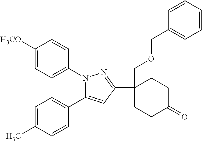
C1CC(=O)CCC1(COCC1=CC=CC=C1)C1=NN(C2=CC=C([H3CO])C=C2)C(C2=CC=C(C)C=C2)=C1
